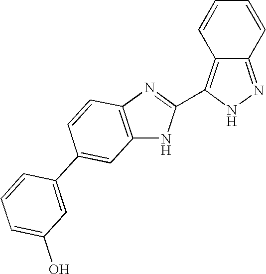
C1=CC2=C(C3=NC4=C(N3)C=C(C3=CC(O)=CC=C3)C=C4)NN=C2C=C1
